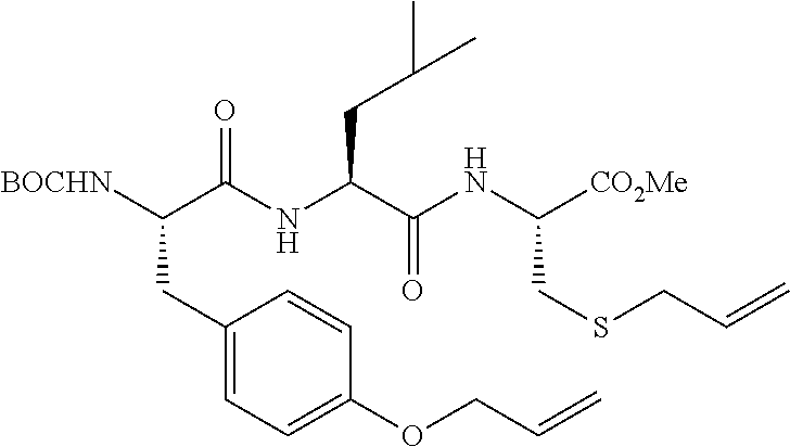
C1(CC([BOCHN])C(NC(C(NC([CO2Me])CSCC=C)=O)CC(C)C)=O)=CC=C(OCC=C)C=C1
